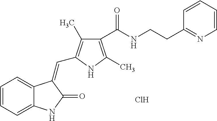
C1=CC=C2C(=C1)C(=CC1=C(C)C(C(NCCC3=NC=CC=C3)=O)=C(C)N1)C(=O)N2.Cl
